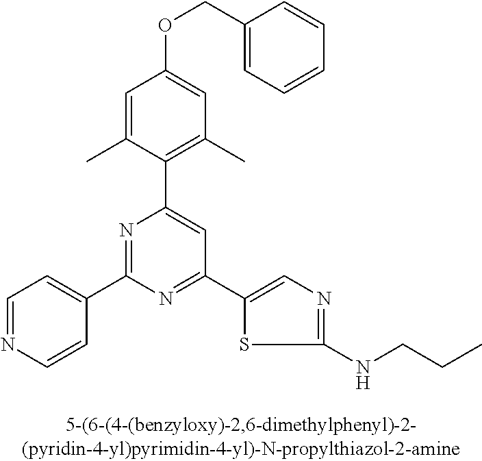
C1=C(C)C(C2=CC(C3=CN=C(NCCC)S3)=NC(C3=CC=NC=C3)=N2)=C(C)C=C1OCC1=CC=CC=C1
